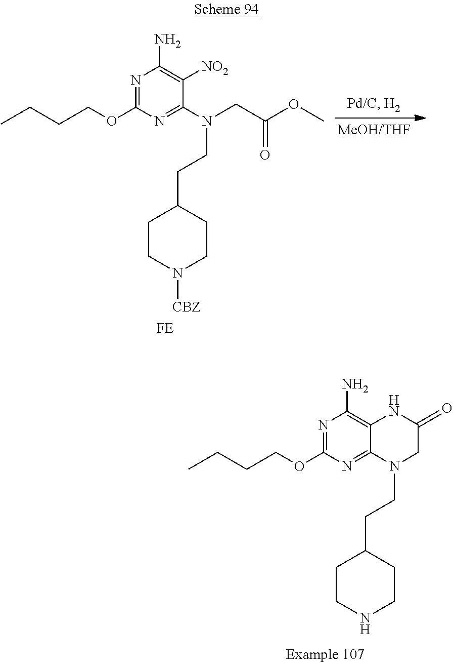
N1=C(OCCCC)N=C(N(CC(OC)=O)CCC2CCN([CBZ])CC2)C([NO2])=C1N.[FE].N1=C(OCCCC)N=C2C(=C1N)NC(=O)CN2CCC1CCNCC1
